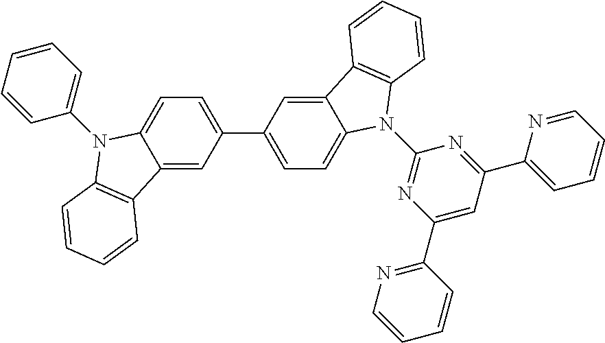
C12=CC(C3=CC=C4C(=C3)C3=C(N4C4=NC(C5=NC=CC=C5)=CC(C5=CC=CC=N5)=N4)C=CC=C3)=CC=C1N(C1=CC=CC=C1)C1=C2C=CC=C1
